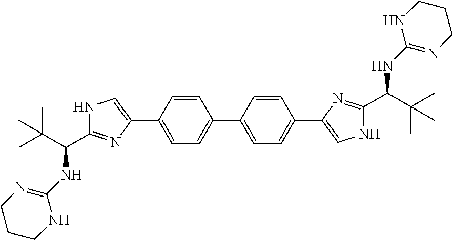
C1(C2=CC=C(C3=CNC(C(C(C)(C)C)NC4=NCCCN4)=N3)C=C2)=CC=C(C2=CNC(C(C(C)(C)C)NC3=NCCCN3)=N2)C=C1
